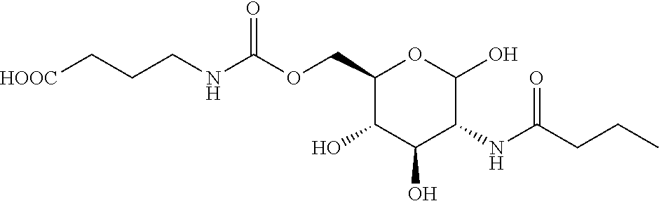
OC1C(COC(NCCC[HOOC])=O)OC(O)C(NC(=O)CCC)C1O
